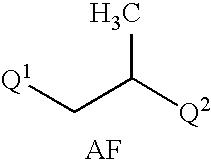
[Q1]CC([Q2])C.[AF]
